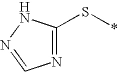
S(*)C1=NC=NN1
